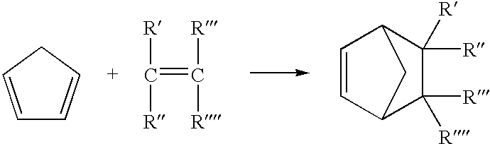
C1=CCC=C1.C(=C([R])[R])([R])[R].C1=CC2C([R])([R])C([R])([R])C1C2
